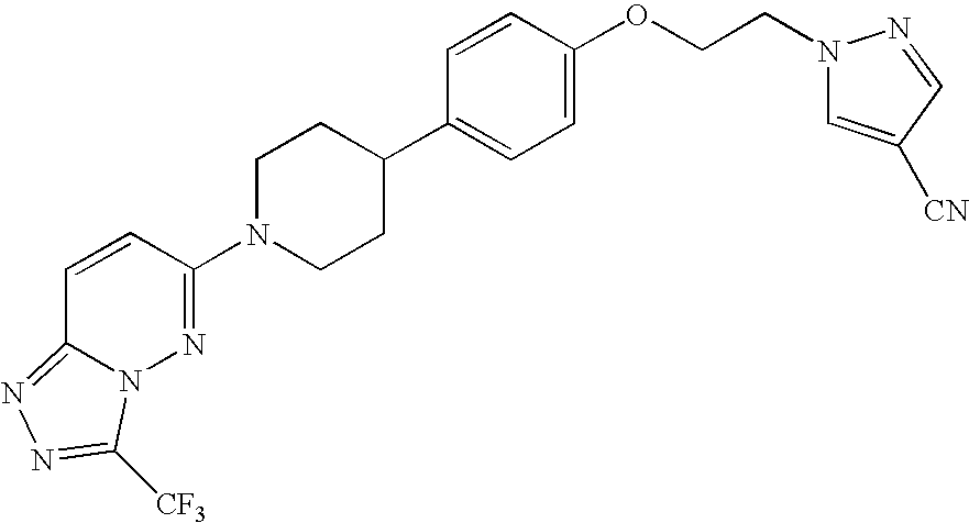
C1=CC(N2CCC(C3=CC=C(OCCN4C=C([CN])C=N4)C=C3)CC2)=NN2C1=NN=C2[CF3]
